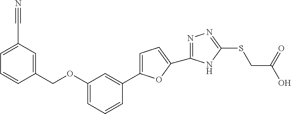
C1=C(C2=CC(OCC3=CC(C#N)=CC=C3)=CC=C2)OC(C2=NN=C(SCC(O)=O)N2)=C1
